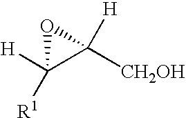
[H]C1([R1])C([CH2OH])([H])O1
